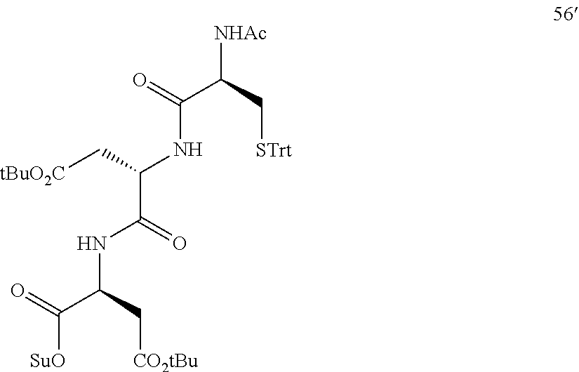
N(C(C(NC(C(C[STrt])[NHAc])=O)C[tBuO2C])=O)C(C[CO2tBu])C(=O)[SuO]
